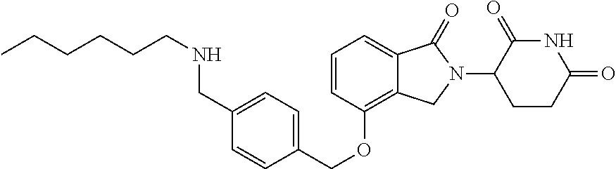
O(C1=C2C(=CC=C1)C(=O)N(C1CCC(=O)NC1=O)C2)CC1=CC=C(CNCCCCCC)C=C1
